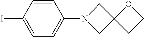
C1=C(I)C=CC(N2CC3(C2)CCO3)=C1
